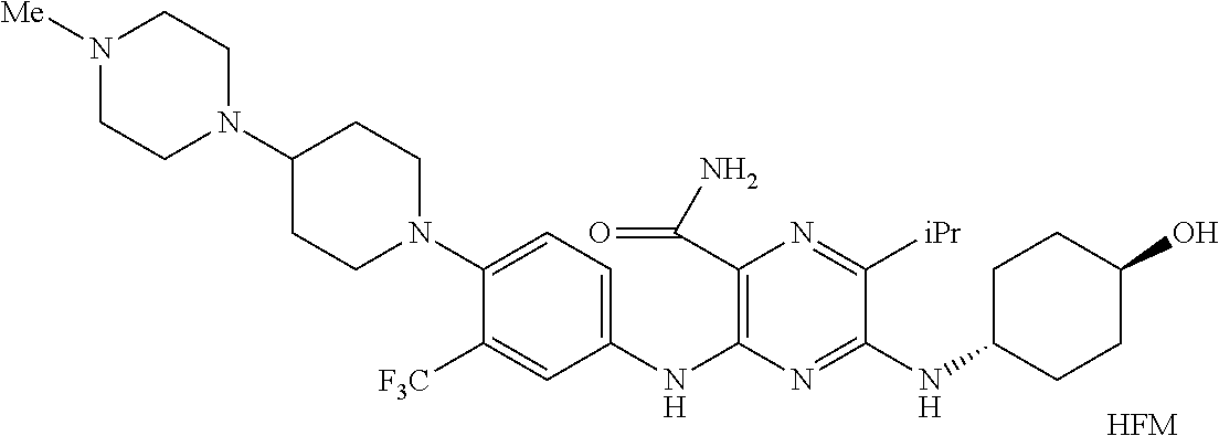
[HFM].C1(N2CCN([Me])CC2)CCN(C2=CC=C(NC3=C(C(=O)N)N=C([iPr])C(NC4CCC(O)CC4)=N3)C=C2[F3C])CC1
